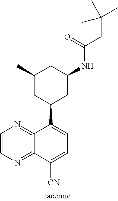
C12=NC=CN=C1C([CN])=CC=C2C1CC(NC(CC(C)(C)C)=O)CC(C)C1
